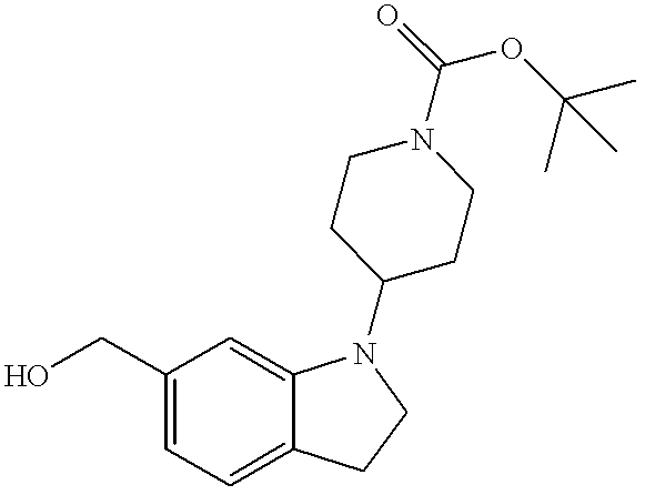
C1(CO)=CC=C2C(=C1)N(C1CCN(C(OC(C)(C)C)=O)CC1)CC2
